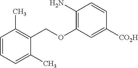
C1=CC(C)=C(COC2=C(N)C=CC([CO2H])=C2)C(C)=C1
